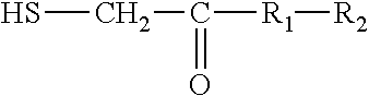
SCC([R1][R2])=O
